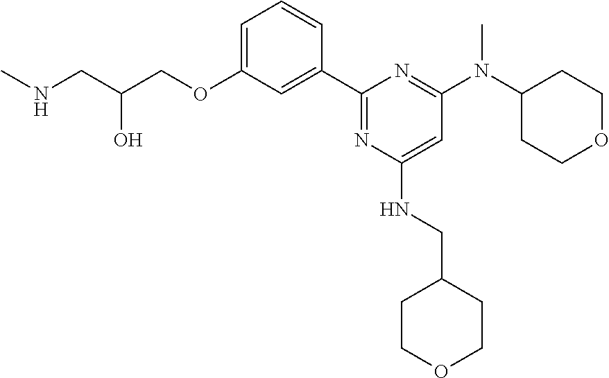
C1=C(OCC(CNC)O)C=C(C2=NC(NCC3CCOCC3)=CC(N(C3CCOCC3)C)=N2)C=C1
